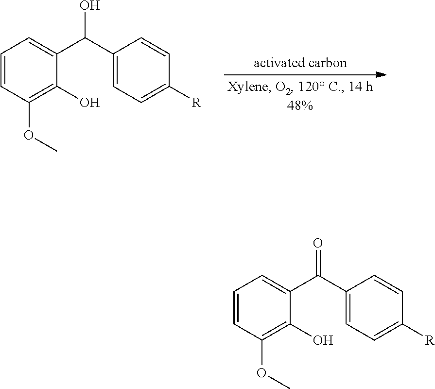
C1=CC(OC)=C(O)C(C(C2=CC=C([R])C=C2)O)=C1.C1=CC(OC)=C(O)C(C(C2=CC=C([R])C=C2)=O)=C1
